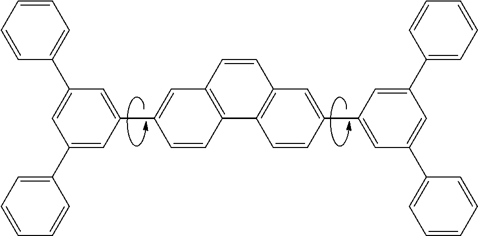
C12=C(C=CC(C3=CC(C4=CC=CC=C4)=CC(C4=CC=CC=C4)=C3)=C1)C1=C(C=C2)C=C(C2=CC(C3=CC=CC=C3)=CC(C3=CC=CC=C3)=C2)C=C1
